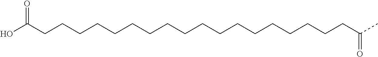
OC(CCCCCCCCCCCCCCCCCCC(C)=O)=O
